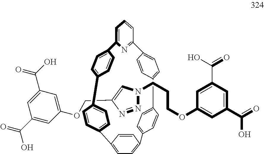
C12=CC=C(C3=NC(=CC=C3)C3=CC=C(C=C3)C3=CC=C(C4=CC=C(C=C4)C4=CC=C1C=C4)C=C3)C=C2.C1(COC2=CC(C(=O)O)=CC(C(=O)O)=C2)=CN(CCCOC2=CC(C(O)=O)=CC(C(=O)O)=C2)N=N1
